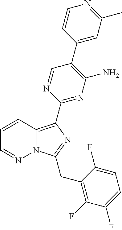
C1=CC2=C(C3=NC(N)=C(C4=CC(C)=NC=C4)C=N3)N=C(CC3=C(F)C(F)=CC=C3F)N2N=C1
